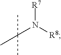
[R7]N(C(C)(C)C)[R8]
